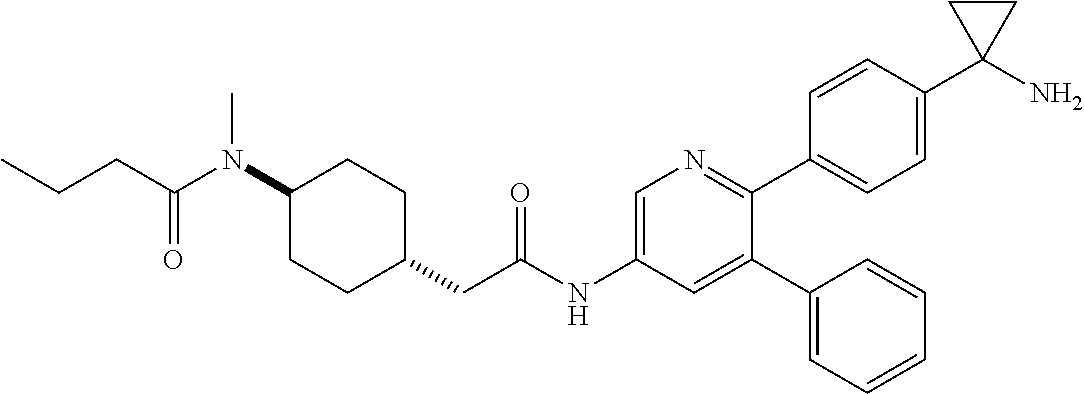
C1(N(C(CCC)=O)C)CCC(CC(NC2=CN=C(C3=CC=C(C4(N)CC4)C=C3)C(C3=CC=CC=C3)=C2)=O)CC1
